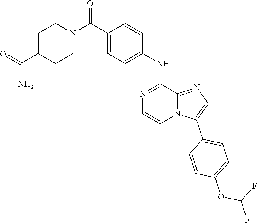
C1(C(N2CCC(C(=O)N)CC2)=O)=CC=C(NC2=NC=CN3C2=NC=C3C2=CC=C(OC(F)F)C=C2)C=C1C
